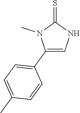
C1(C2=CC=C(C)C=C2)=CNC(=S)N1C
